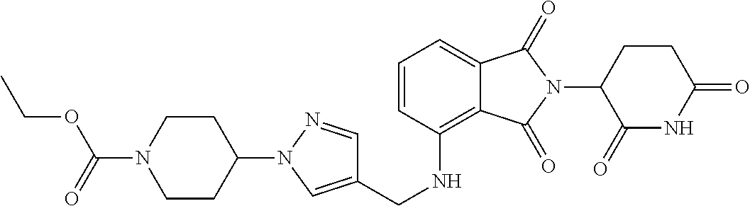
C1=C2C(=C(NCC3=CN(C4CCN(C(OCC)=O)CC4)N=C3)C=C1)C(=O)N(C1C(=O)NC(=O)CC1)C2=O
